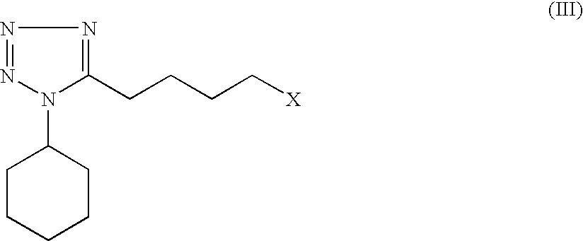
N1=NN(C2CCCCC2)C(CCCC[X])=N1
